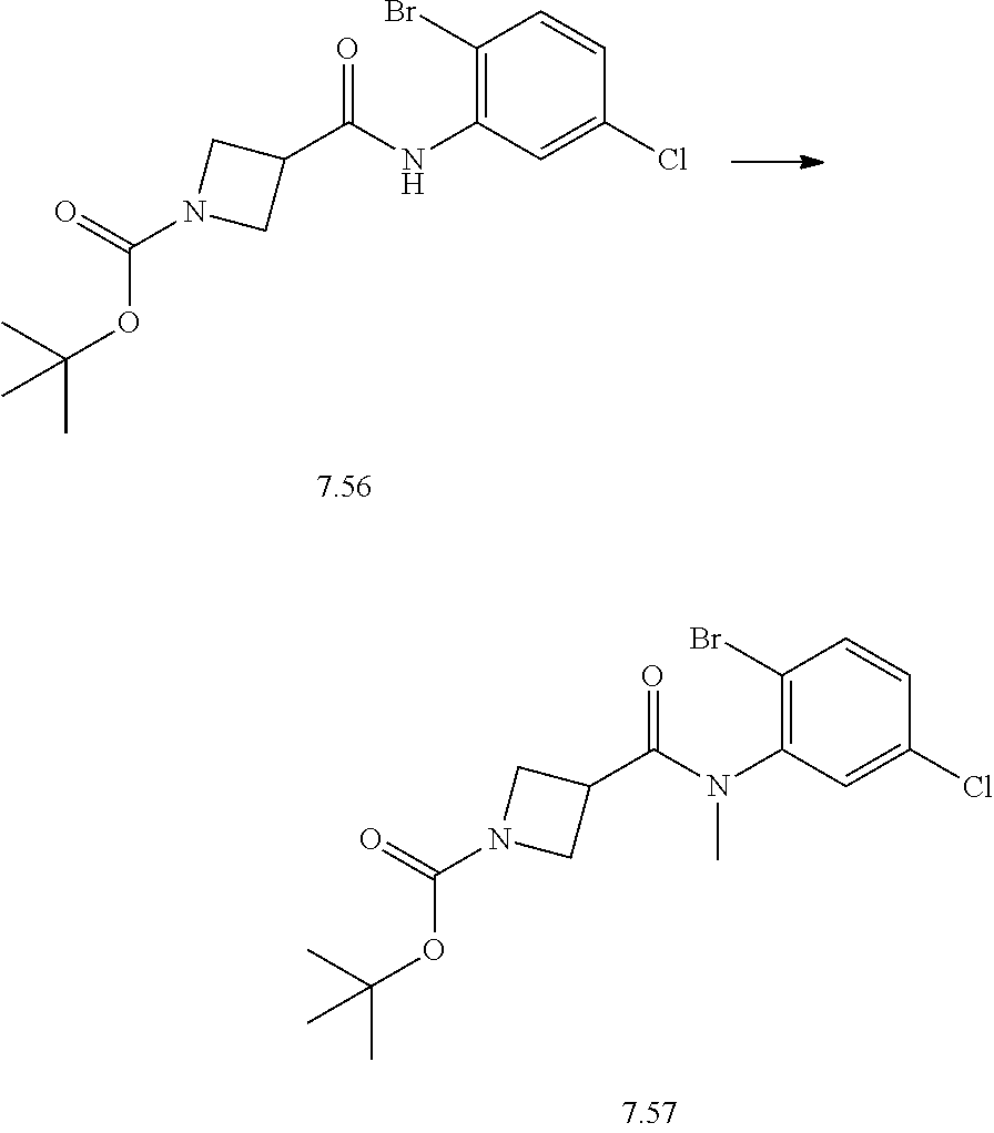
C1(Br)=C(N(C(C2CN(C(=O)OC(C)(C)C)C2)=O)C)C=C(Cl)C=C1.C1(Br)=C(NC(C2CN(C(=O)OC(C)(C)C)C2)=O)C=C(Cl)C=C1
